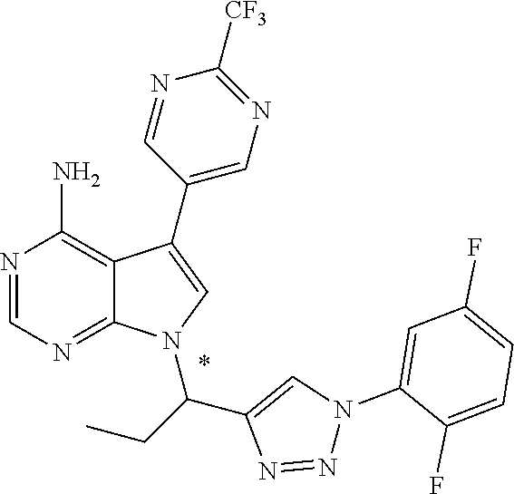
N1=CN=C2C(=C1N)C(C1=CN=C([CF3])N=C1)=CN2C(CC)C1=CN(C2=CC(F)=CC=C2F)N=N1
